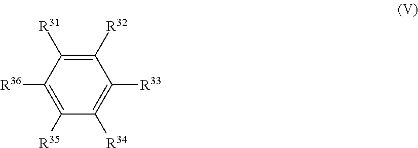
C1([R32])=C([R31])C([R36])=C([R35])C([R34])=C1[R33]
